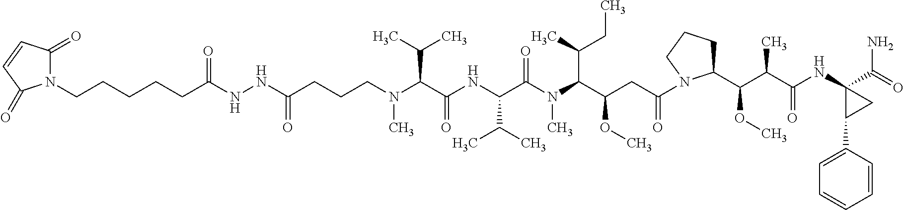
N(C(C(NC(C(N(C(C(CC(=O)N1C(C(C(C(NC2(C(=O)N)C(C3=CC=CC=C3)C2)=O)C)OC)CCC1)OC)C(CC)C)C)=O)C(C)C)=O)C(C)C)(C)CCCC(NNC(CCCCCN1C(=O)C=CC1=O)=O)=O
